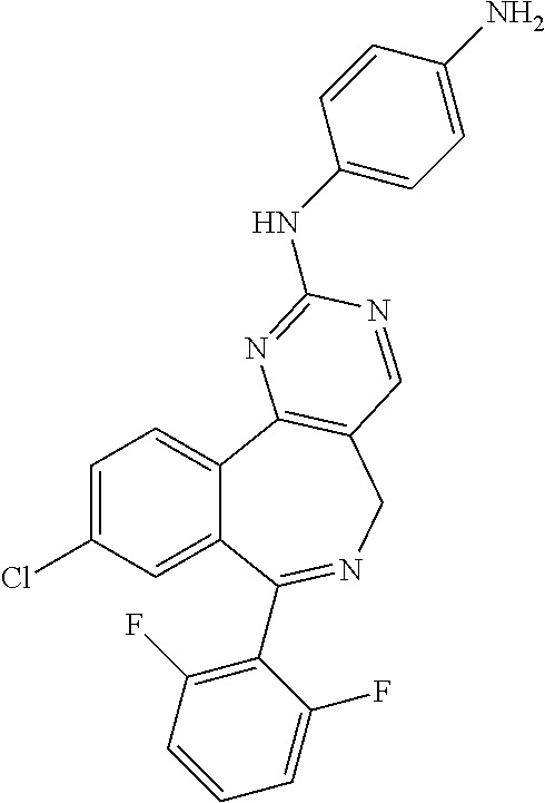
C1=C(Cl)C=C2C(=C1)C1=C(CN=C2C2=C(F)C=CC=C2F)C=NC(NC2=CC=C(N)C=C2)=N1
